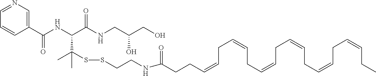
C1(C(NC(C(NCC(CO)O)=O)C(C)(SSCCNC(CCC=CCC=CCC=CCC=CCC=CCC=CCC)=O)C)=O)=CN=CC=C1
